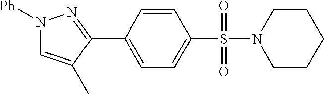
C1(C2=NN([Ph])C=C2C)=CC=C(S(N2CCCCC2)(=O)=O)C=C1
